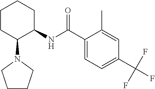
C1(C(=O)NC2CCCCC2N2CCCC2)=CC=C(C(F)(F)F)C=C1C
